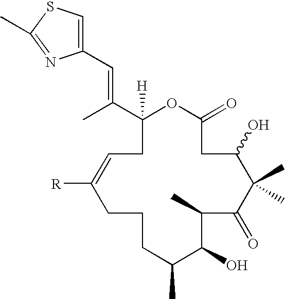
C1(C(=CC2=CSC(C)=N2)C)([H])CC=C([R])CCCC(C)C(O)C(C)C(=O)C(C)(C)C(O)CC(=O)O1
